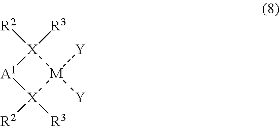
[X]1([R3])([R2])[M]([Y])([Y])[X]([R3])([R2])[A1]1
